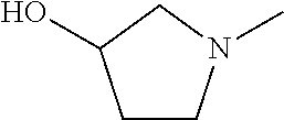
C1CN(C)CC1O
